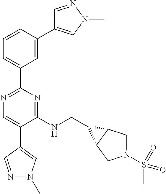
C1=C(C2=CN(C)N=C2)C=CC=C1C1=NC=C(C2=CN(C)N=C2)C(NCC2C3CN(S(C)(=O)=O)CC32)=N1
